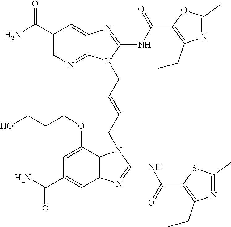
NC(C1=CN=C2C(=C1)N=C(NC(=O)C1=C(CC)N=C(C)O1)N2CC=CCN1C2=C(C=C(C(N)=O)C=C2OCCCO)N=C1NC(=O)C1=C(CC)N=C(C)S1)=O
